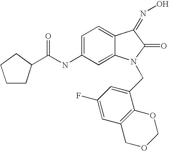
C1=C(NC(=O)C2CCCC2)C=C2C(=C1)C(=NO)C(=O)N2CC1=CC(F)=CC2=C1OCOC2
